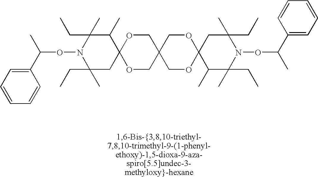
C12(CC(C)(CC)N(OC(C)C3=CC=CC=C3)C(C)(CC)C1C)OCC1(CO2)COC2(OC1)C(C)C(CC)(C)N(OC(C1=CC=CC=C1)C)C(CC)(C)C2
